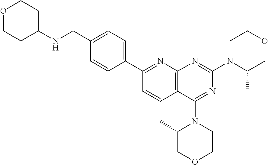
C(C1=CC=C(C2=NC3=C(C=C2)C(N2C(C)COCC2)=NC(N2C(C)COCC2)=N3)C=C1)NC1CCOCC1
